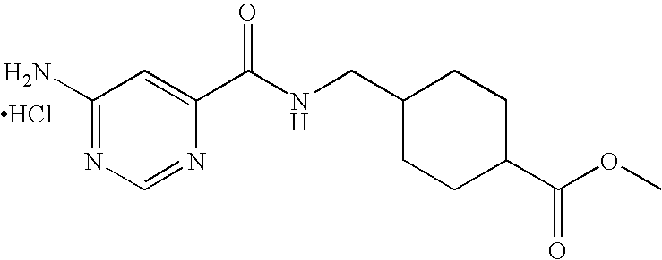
C1(N)=NC=NC(C(NCC2CCC(C(OC)=O)CC2)=O)=C1.Cl
